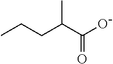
CCCC(C(O)=O)C
